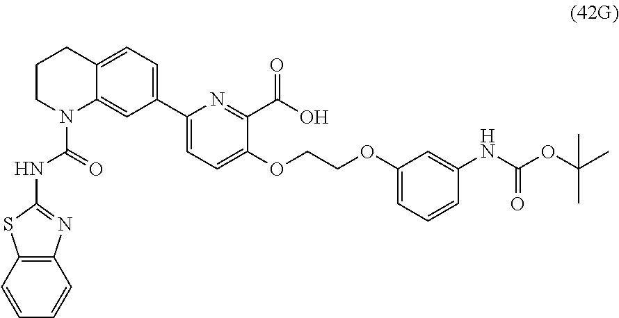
C1CN(C(NC2=NC3=C(S2)C=CC=C3)=O)C2=CC(C3=CC=C(OCCOC4=CC=CC(NC(OC(C)(C)C)=O)=C4)C(C(O)=O)=N3)=CC=C2C1
